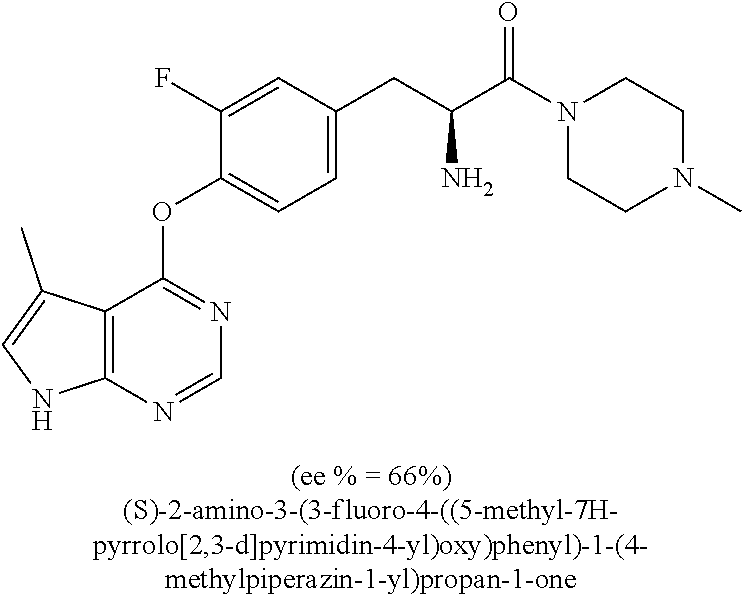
C1(F)=CC(CC(C(N2CCN(C)CC2)=O)N)=CC=C1OC1=NC=NC2=C1C(C)=CN2
